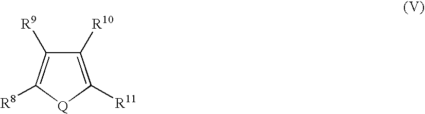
C1([R9])=C([R8])[Q]C([R11])=C1[R10]
